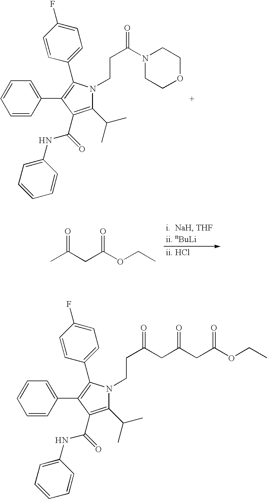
C1(C(C)C)=C(C(NC2=CC=CC=C2)=O)C(C2=CC=CC=C2)=C(C2=CC=C(F)C=C2)N1CCC(N1CCOCC1)=O.CC(CC(OCC)=O)=O.C1(C(C)C)=C(C(NC2=CC=CC=C2)=O)C(C2=CC=CC=C2)=C(C2=CC=C(F)C=C2)N1CCC(CC(CC(OCC)=O)=O)=O
